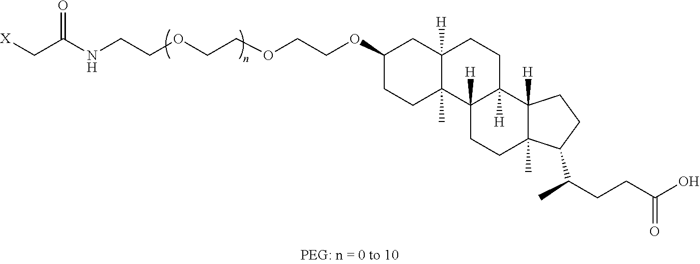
[X]CC(NCCOCCOCCOC1CC2([H])C(C)(CC1)C1([H])C([H])(CC2)C2([H])C(C)(CC1)C(C(C)CCC(O)=O)CC2)=O
